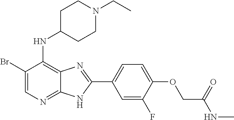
C1(Br)=CN=C2C(=C1NC1CCN(CC)CC1)N=C(C1=CC=C(OCC(NC)=O)C(F)=C1)N2
